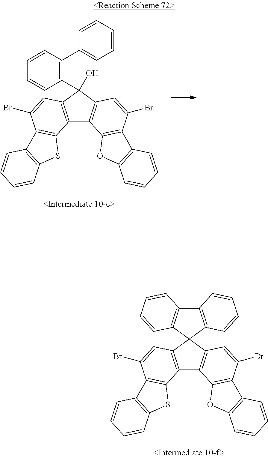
C12=C(C(O)(C3=C(C4=CC=CC=C4)C=CC=C3)C3=C1C1=C(C(Br)=C3)C3=C(O1)C=CC=C3)C=C(Br)C1=C2SC2=C1C=CC=C2.C12=C(C3(C4=C1C1=C(C(Br)=C4)C4=C(O1)C=CC=C4)C1=C(C4=C3C=CC=C4)C=CC=C1)C=C(Br)C1=C2SC2=C1C=CC=C2
